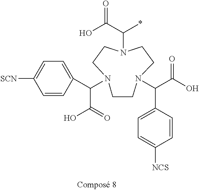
C1CN(C(C(O)=O)C2=CC=C([NCS])C=C2)CCN(C(C(=O)O)*)CCN1C(C(O)=O)C1=CC=C([SCN])C=C1
